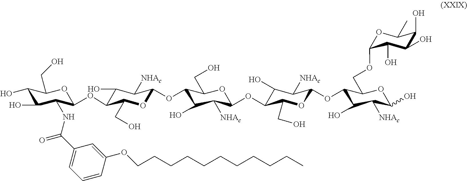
C1(C(NC2C(O)C(O)C(CO)OC2OC2C(O)C([NHAc])C(OC3C(O)C([NHAc])C(OC4C(O)C([NHAc])C(OC5C(O)C([NHAc])C(O)OC5COC5OC(C)C(O)C(O)C5O)OC4CO)OC3CO)OC2CO)=O)=CC=CC(OCCCCCCCCCCC)=C1
